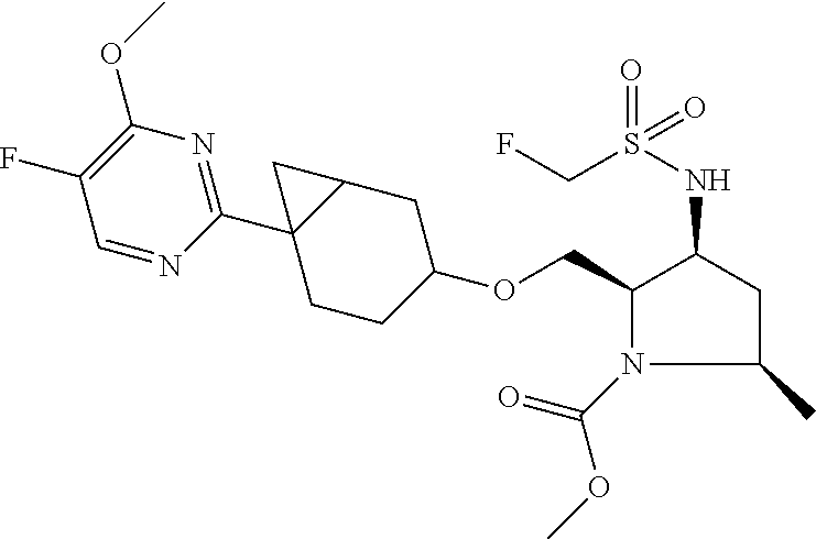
C1(COC2CCC3(C4=NC(OC)=C(F)C=N4)C(C2)C3)N(C(=O)OC)C(C)CC1NS(=O)(CF)=O
